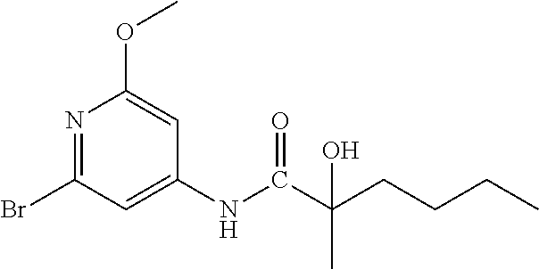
N1=C(Br)C=C(NC(C(CCCC)(C)O)=O)C=C1OC
